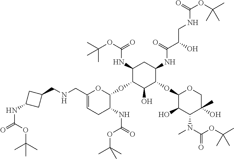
C1(CNCC2CC(NC(OC(C)(C)C)=O)C2)=CCC(NC(=O)OC(C)(C)C)C(OC2C(O)C(OC3C(O)C(N(C)C(OC(C)(C)C)=O)C(O)(C)CO3)C(NC(C(CNC(=O)OC(C)(C)C)O)=O)CC2NC(OC(C)(C)C)=O)O1
